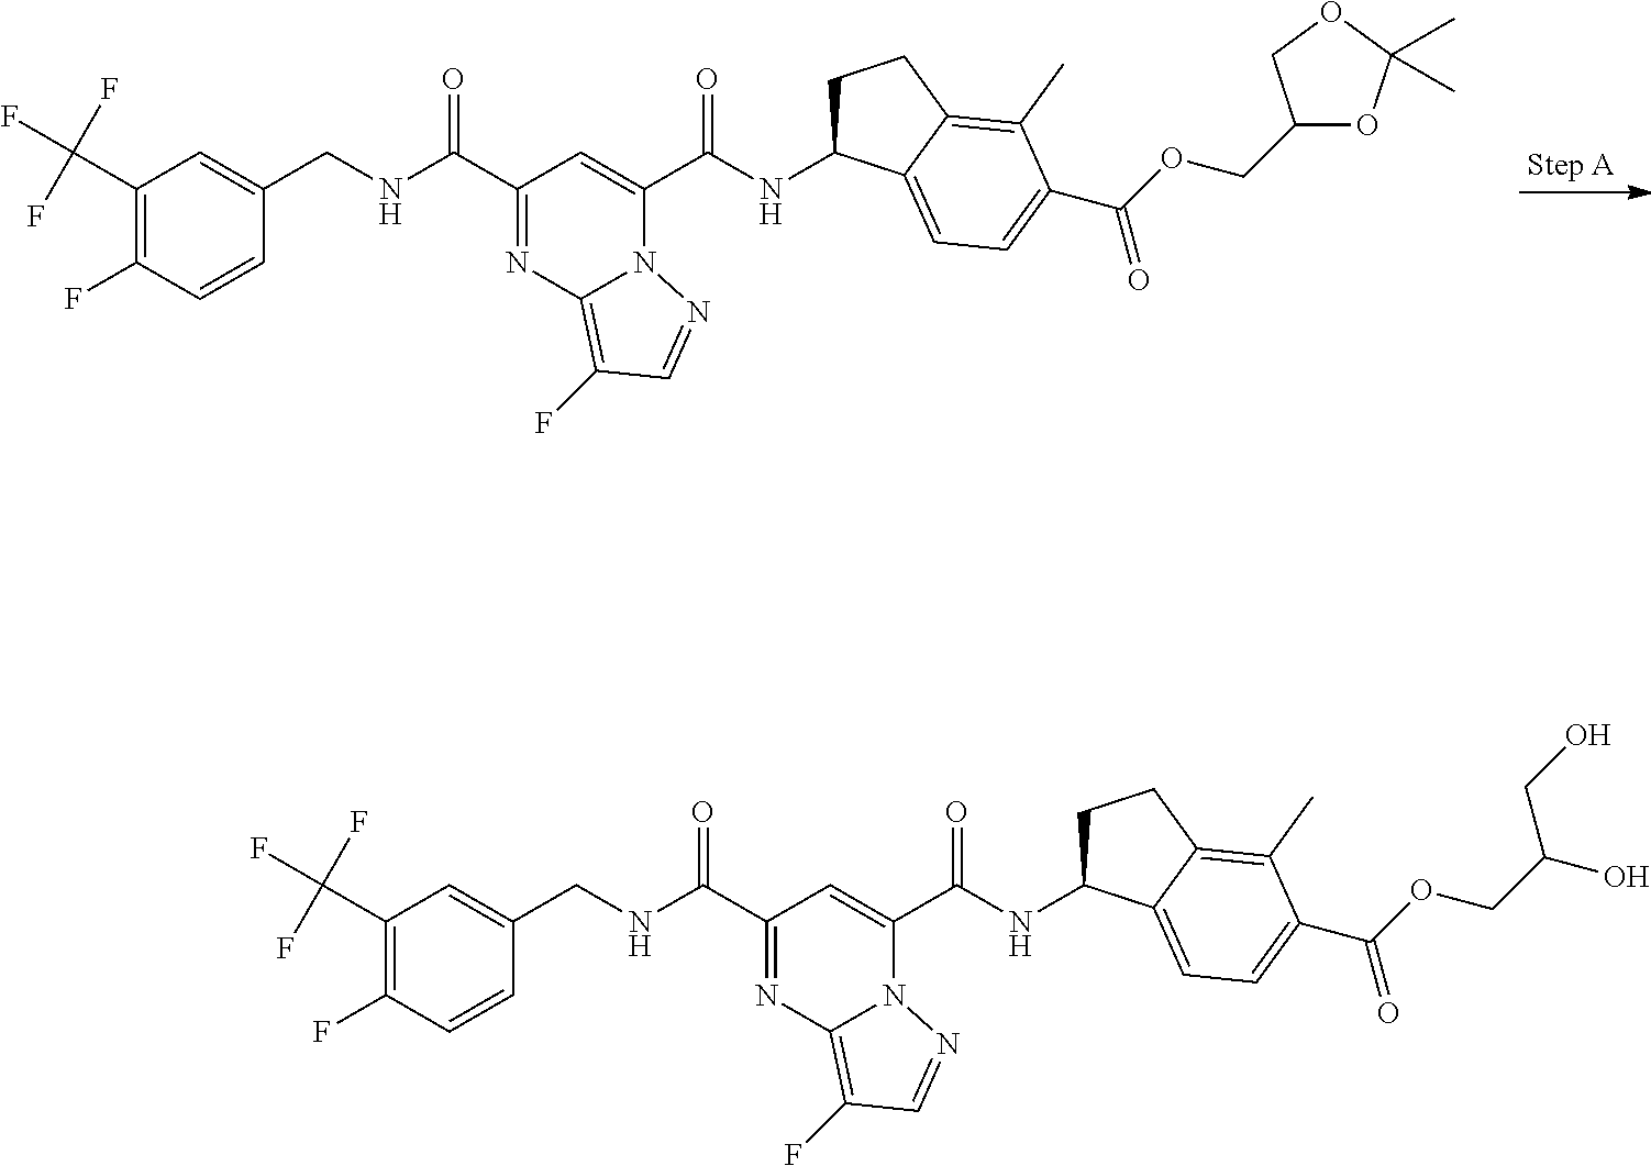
C1(C(F)(F)F)=C(F)C=CC(CNC(C2=NC3=C(F)C=NN3C(C(NC3CCC4=C(C)C(C(OCC5OC(C)(C)OC5)=O)=CC=C34)=O)=C2)=O)=C1.C1(C(F)(F)F)=C(F)C=CC(CNC(C2=NC3=C(F)C=NN3C(C(NC3CCC4=C(C)C(C(=O)OCC(O)CO)=CC=C34)=O)=C2)=O)=C1
